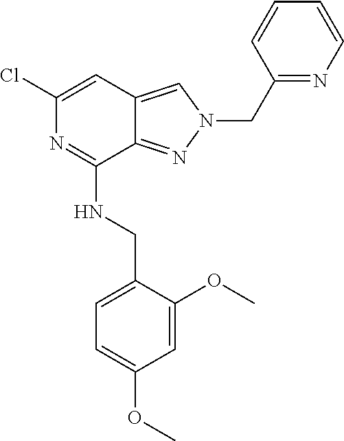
C1=C(Cl)N=C(NCC2=CC=C(OC)C=C2OC)C2=NN(CC3=NC=CC=C3)C=C12
